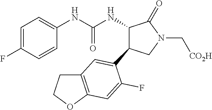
C1=C(F)C=CC(NC(NC2C(=O)N(C[CO2H])CC2C2=CC3=C(OCC3)C=C2F)=O)=C1
